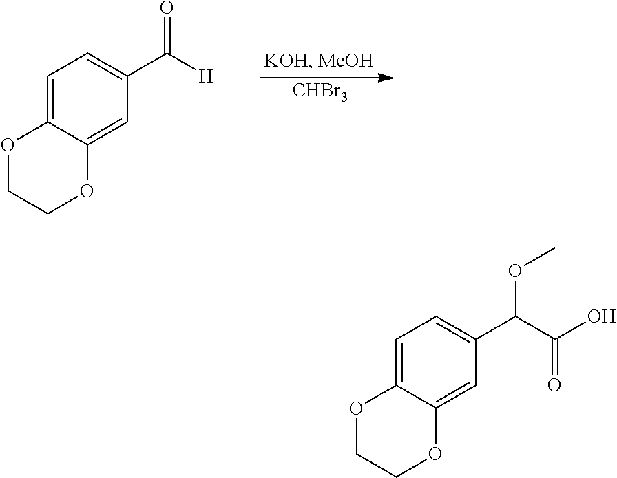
[CHBr3].C1=C2C(=CC(C([H])=O)=C1)OCCO2.C1=C2C(=CC(C(C(=O)O)OC)=C1)OCCO2
